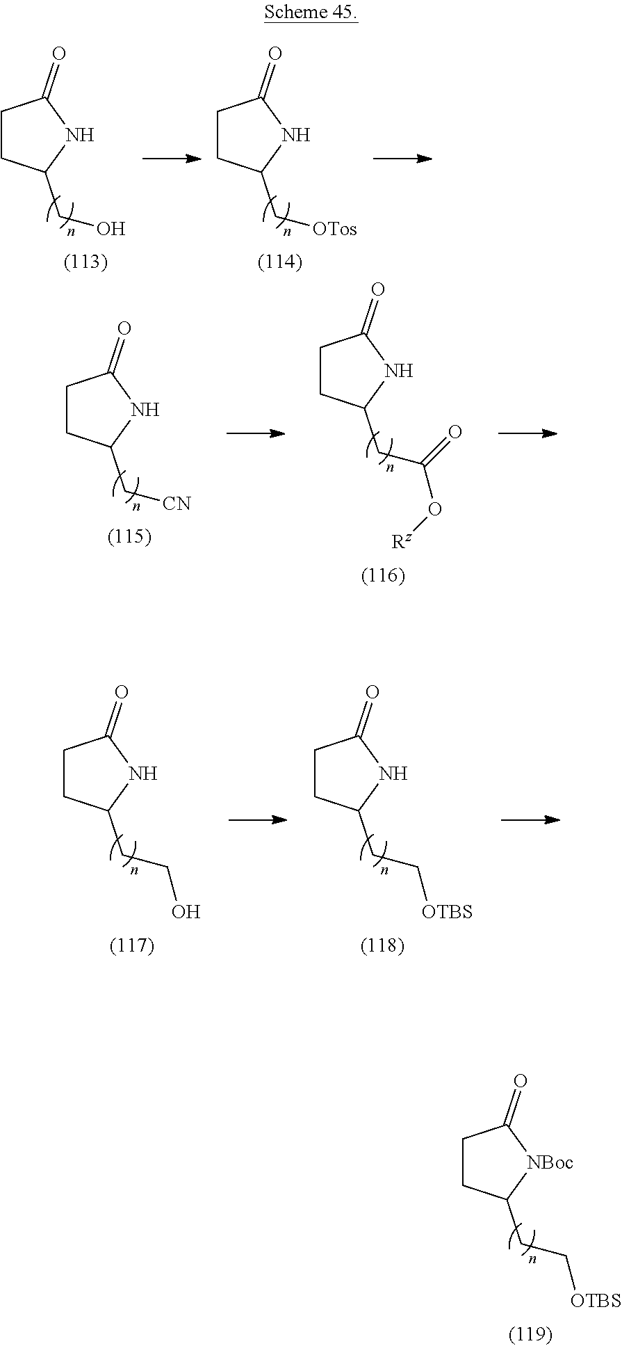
C1CC(CC[OTBS])[NBoc]C1=O.C1CC(CO)NC1=O.C1CC(C[OTos])NC1=O.C1CC(C[CN])NC1=O.C1CC(CC(O[Rz])=O)NC1=O.C1CC(CCO)NC1=O.C1CC(CC[OTBS])NC1=O
